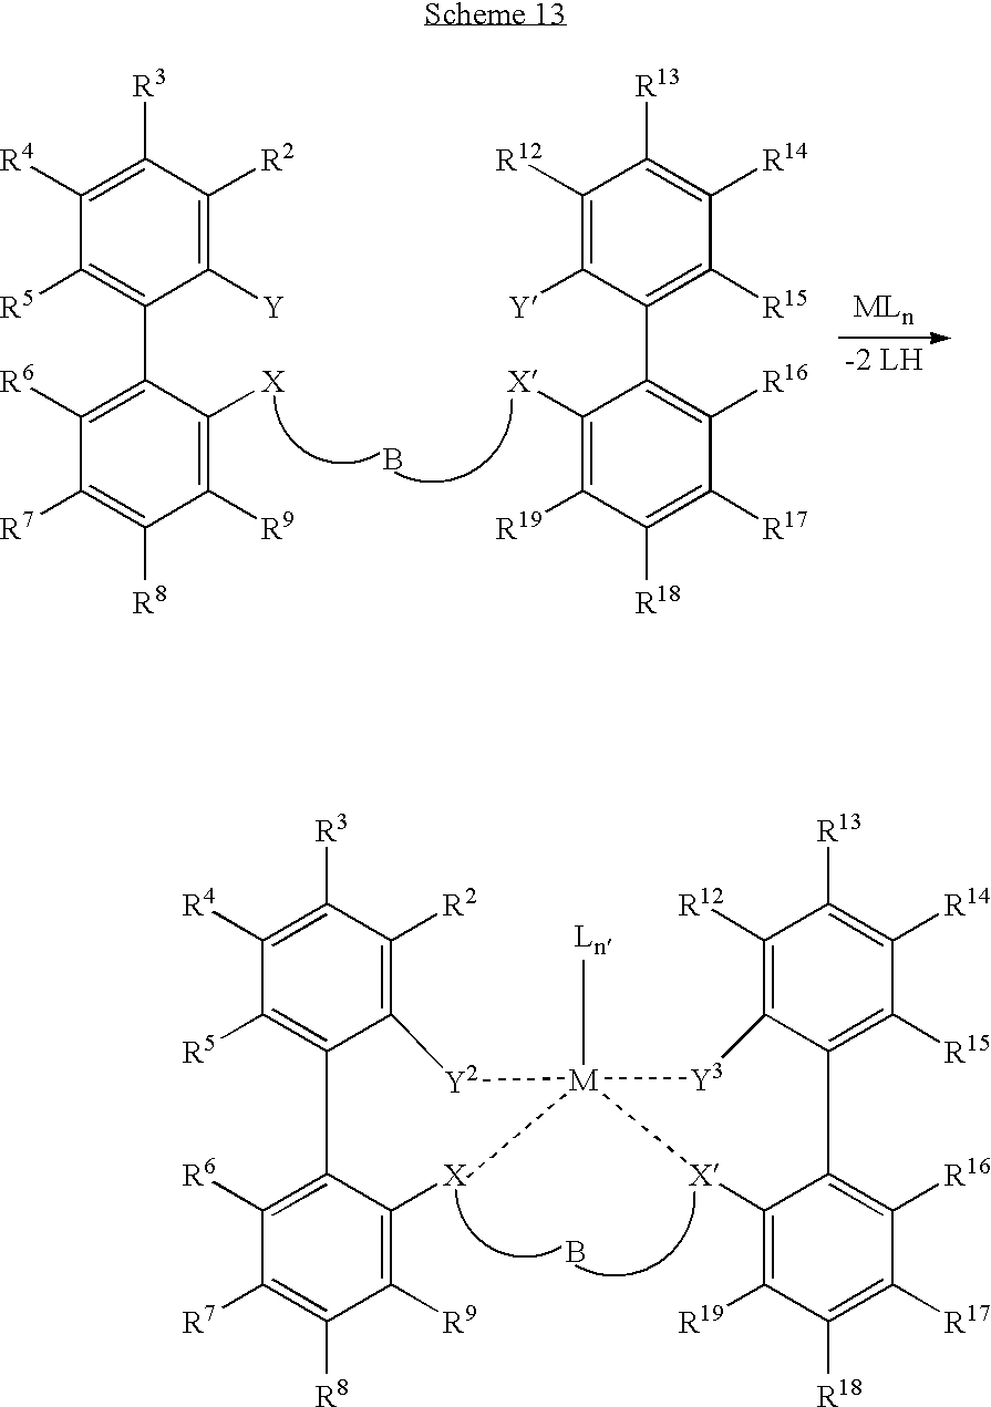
C1([R4])=C([R3])C([R2])=C([Y])C(C2=C([R6])C([R7])=C([R8])C([R9])=C2[X])=C1[R5].C1([R12])=C([Y])C(C2=C([R16])C([R17])=C([R18])C([R19])=C2[X])=C([R15])C([R14])=C1[R13].B.C1([R4])=C([R3])C([R2])=C([Y2][M]2([Ln])(C)[Y3]C3=C([R12])C([R13])=C([R14])C([R15])=C3C3=C([R16])C([R17])=C([R18])C([R19])=C3[X]2)C(C2=C([R6])C([R7])=C([R8])C([R9])=C2[X])=C1[R5].B
